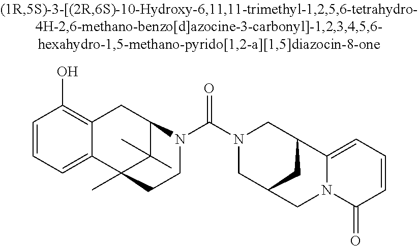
C1=CC=C2C(=C1O)CC1C(C)(C)C2(C)CCN1C(N1CC2CC(C1)C1=CC=CC(=O)N1C2)=O
